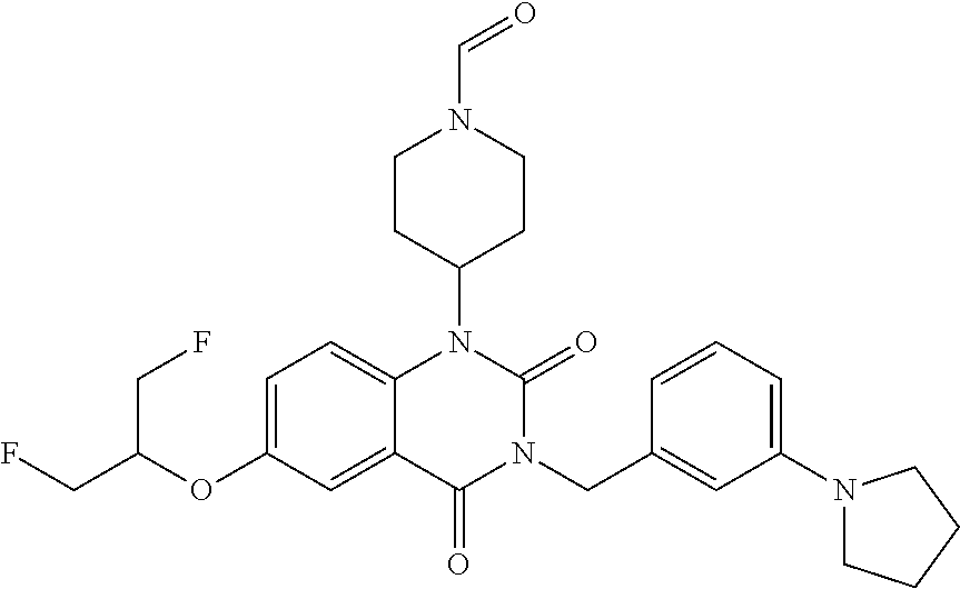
C12=CC=C(OC(CF)CF)C=C1C(=O)N(CC1=CC(N3CCCC3)=CC=C1)C(=O)N2C1CCN(C=O)CC1
